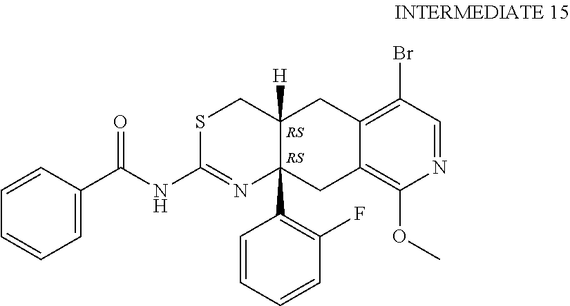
C1=C(C(NC2=NC3(C4=C(F)C=CC=C4)C([H])(CS2)CC2=C(Br)C=NC(OC)=C2C3)=O)C=CC=C1
